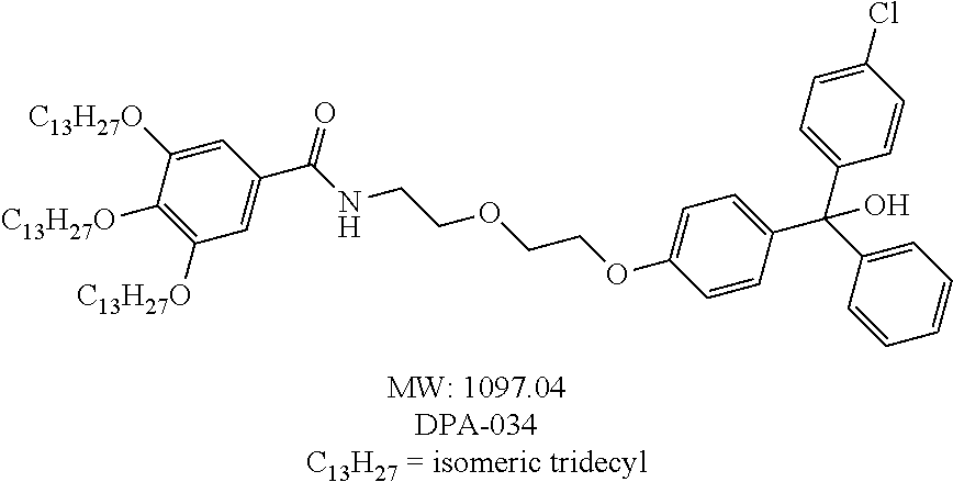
C1(C(NCCOCCOC2=CC=C(C(C3=CC=CC=C3)(C3=CC=C(Cl)C=C3)O)C=C2)=O)=CC([C13H27O])=C([C13H27O])C([C13H27O])=C1
